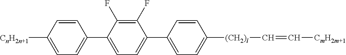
C1=C([CnH2n+1])C=CC(C2=CC=C(C3=CC=C([(CH2)l]C=C[CmH2m+1])C=C3)C(F)=C2F)=C1
